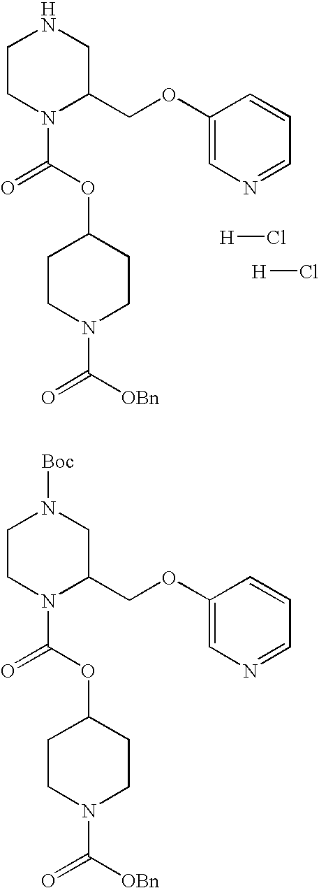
C1CN(C(=O)OC2CCN(C(=O)[OBn])CC2)C(COC2=CN=CC=C2)CN1.[H]Cl.[H]Cl.C1CN(C(=O)OC2CCN(C(=O)[OBn])CC2)C(COC2=CN=CC=C2)CN1[Boc]
